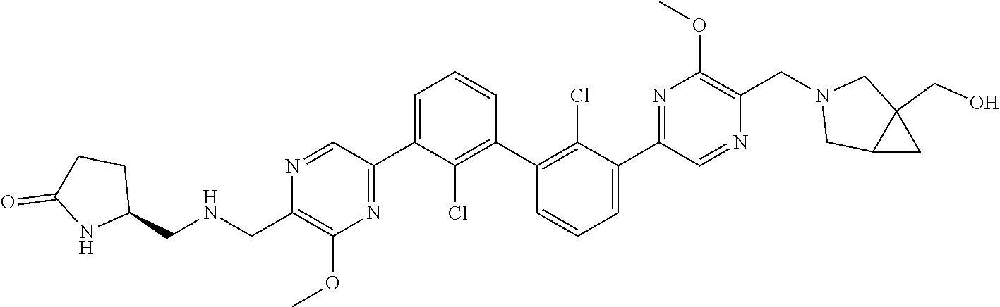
N1=CC(C2=CC=CC(C3=C(Cl)C(C4=NC(OC)=C(CN5CC6C(CO)(C5)C6)N=C4)=CC=C3)=C2Cl)=NC(OC)=C1CNCC1CCC(=O)N1
